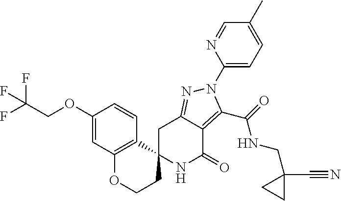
C1C2=NN(C3=CC=C(C)C=N3)C(C(=O)NCC3(C#N)CC3)=C2C(=O)NC12CCOC1=C2C=CC(OCC(F)(F)F)=C1
